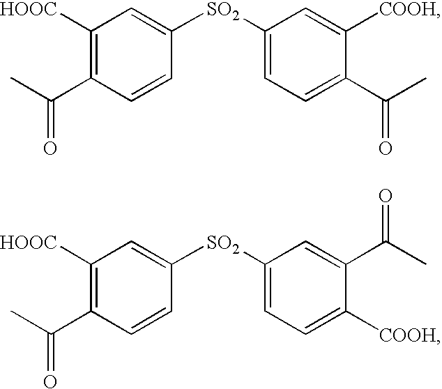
C1([HOOC])=C(C(C)=O)C=CC([SO2]C2=CC=C(C(C)=O)C([COOH])=C2)=C1.C1([HOOC])=C(C(C)=O)C=CC([SO2]C2=CC=C([COOH])C(C(C)=O)=C2)=C1
